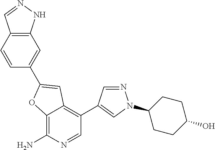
C12=C(NN=C1)C=C(C1=CC3=C(C4=CN(C5CCC(O)CC5)N=C4)C=NC(N)=C3O1)C=C2
